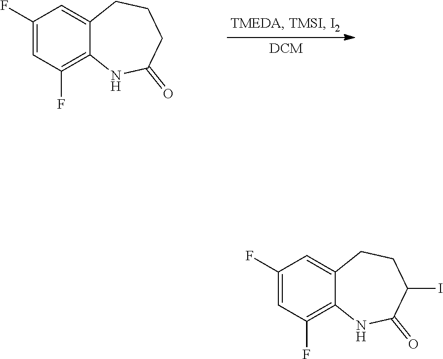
C1(F)=CC(F)=C2C(=C1)CCCC(=O)N2.C1(F)=CC(F)=C2C(=C1)CCC(I)C(=O)N2
